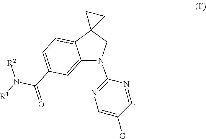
C12=CC(C(=O)N([R1])[R2])=CC=C1C1(CN2C2=NC=C([G])C=N2)CC1
